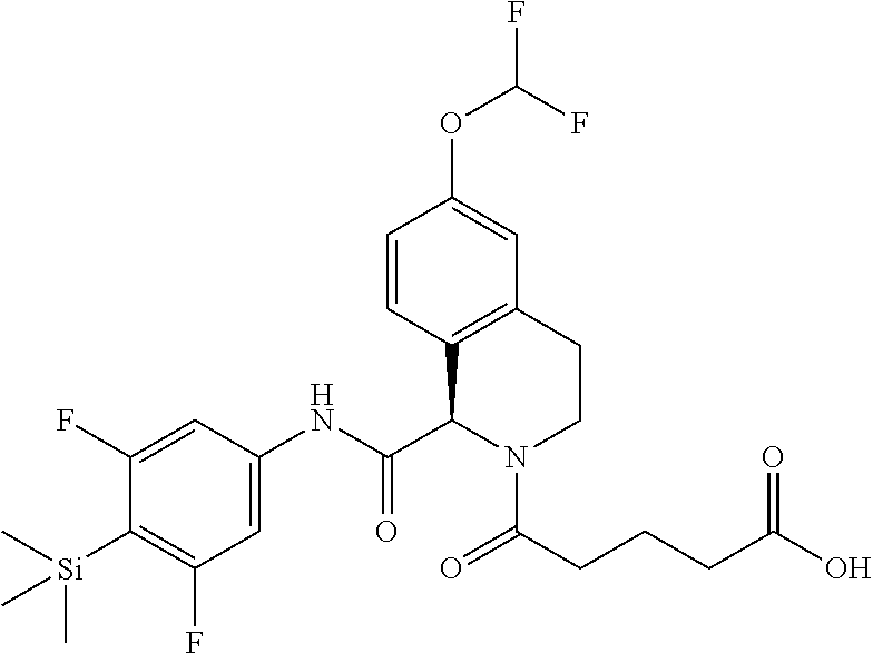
C1(F)=CC(NC(C2N(C(CCCC(O)=O)=O)CCC3=C2C=CC(OC(F)F)=C3)=O)=CC(F)=C1[Si](C)(C)C
